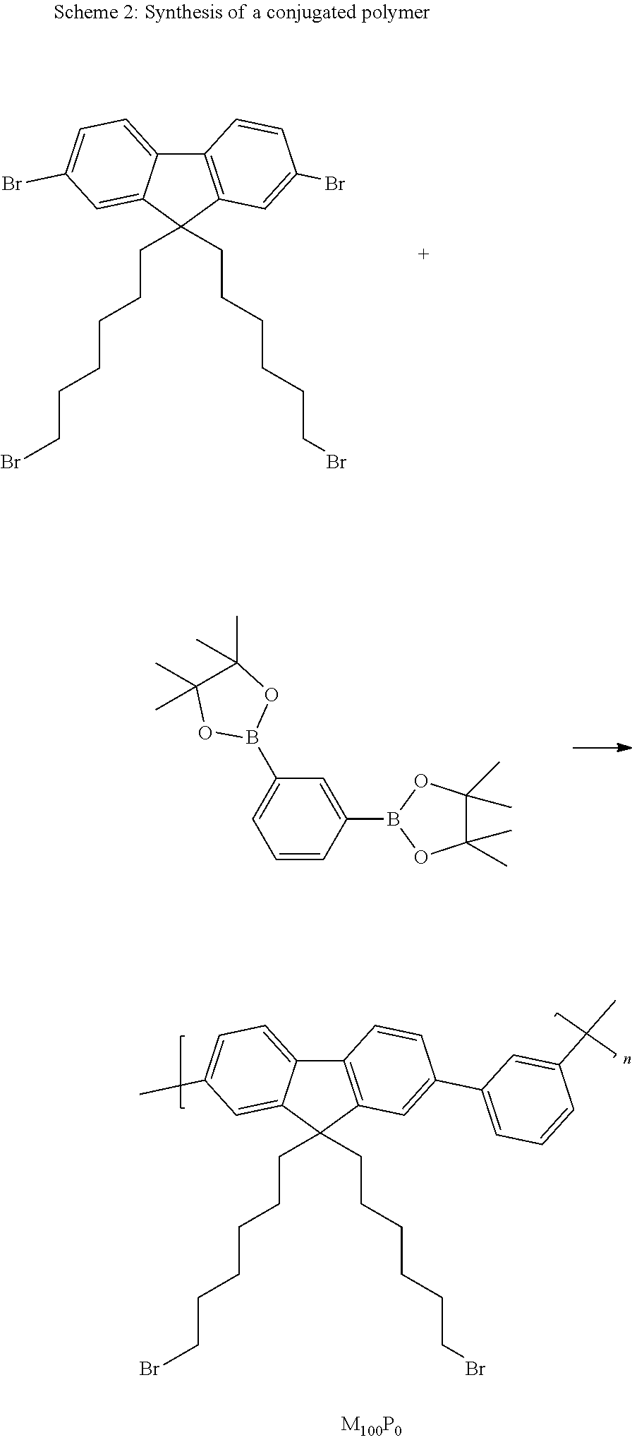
C12=C(C(CCCCCCBr)(CCCCCCBr)C3=CC(Br)=CC=C13)C=C(Br)C=C2.C1(B2OC(C)(C)C(C)(C)O2)=CC(B2OC(C)(C)C(C)(C)O2)=CC=C1.C12=C(C(CCCCCCBr)(CCCCCCBr)C3=CC(C)=CC=C13)C=C(C1=CC=CC(C)=C1)C=C2
